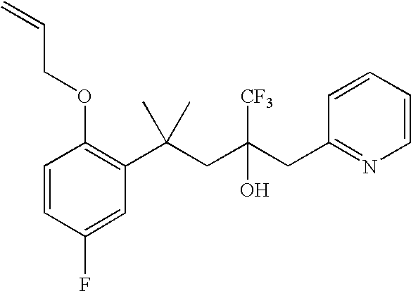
C1(F)=CC(C(CC(CC2=NC=CC=C2)([CF3])O)(C)C)=C(OCC=C)C=C1
